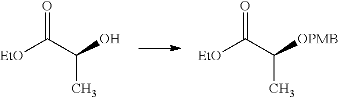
O=C(C(O)C)[EtO].O=C(C([OPMB])C)[EtO]
